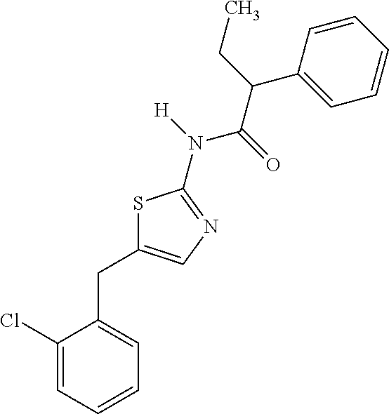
S1C(CC2=CC=CC=C2Cl)=CN=C1N(C(C(C1=CC=CC=C1)CC)=O)[H]
